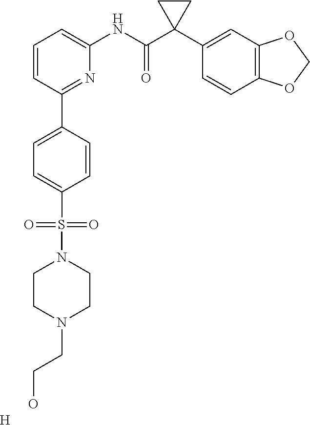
C1=CC=C(NC(C2(C3=CC4=C(C=C3)OCO4)CC2)=O)N=C1C1=CC=C(S(N2CCN(CCO)CC2)(=O)=O)C=C1.[H]
